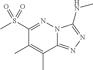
C12=NN=C(NC)N1N=C(S(C)(=O)=O)C(C)=C2C
